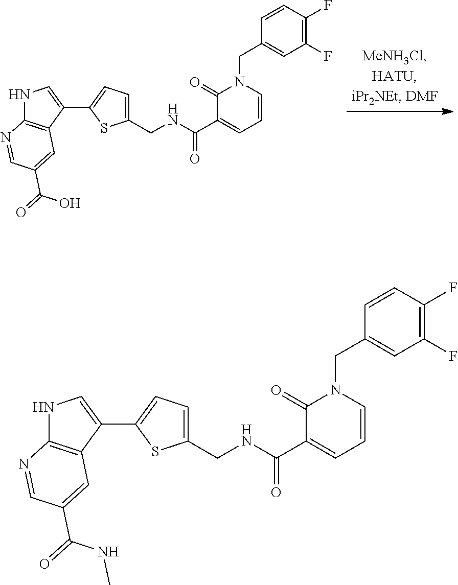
C1(CNC(C2=CC=CN(CC3=CC(F)=C(F)C=C3)C2=O)=O)=CC=C(C2=CNC3=C2C=C(C(=O)O)C=N3)S1.C1(CNC(C2=CC=CN(CC3=CC(F)=C(F)C=C3)C2=O)=O)=CC=C(C2=CNC3=C2C=C(C(=O)NC)C=N3)S1
